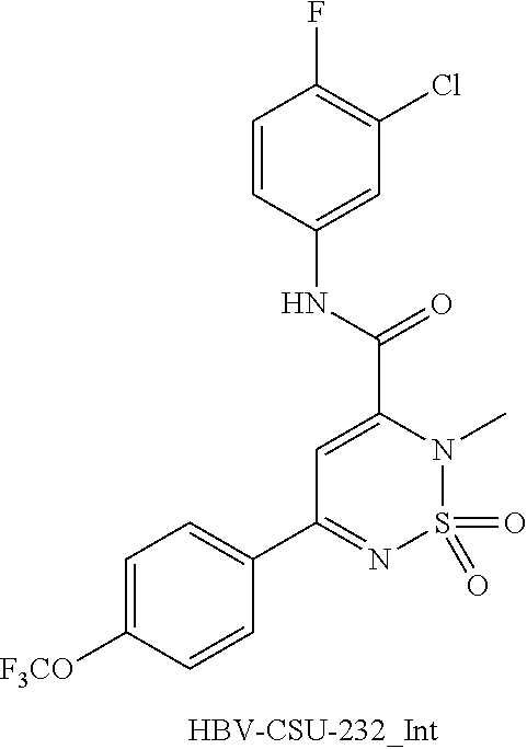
O=S1(=O)N(C)C(C(NC2=CC(Cl)=C(F)C=C2)=O)=CC(C2=CC=C([F3CO])C=C2)=N1
